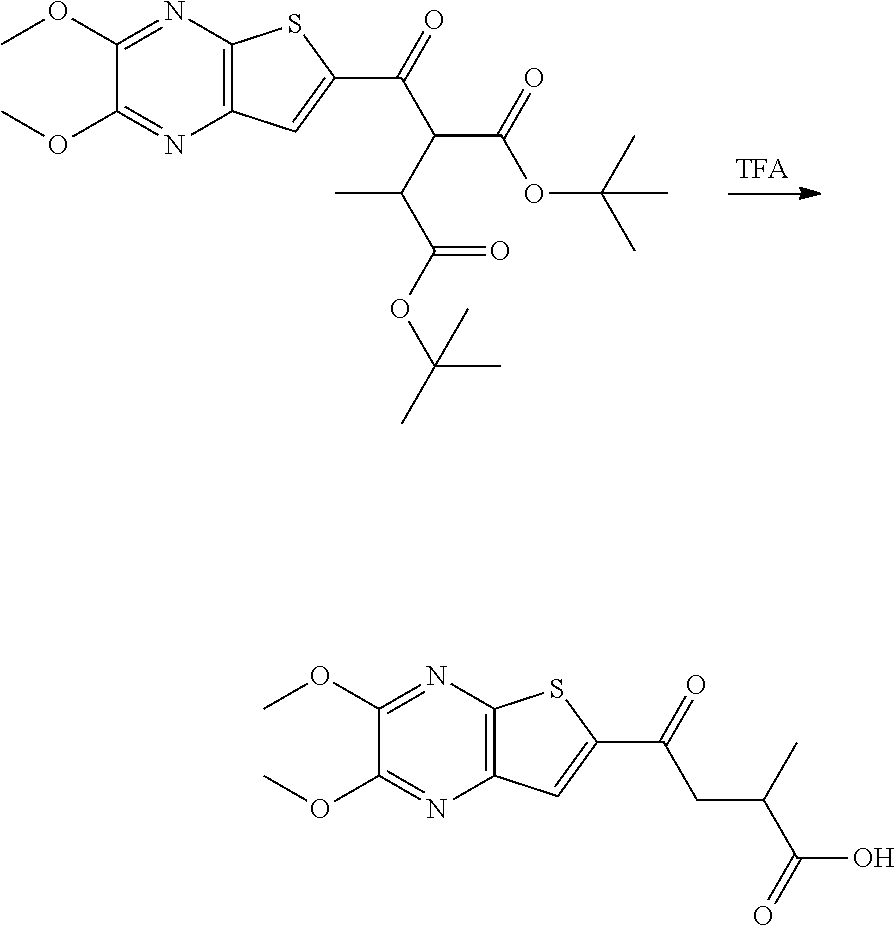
O(C)C1=NC2=C(N=C1OC)SC(C(C(C(OC(C)(C)C)=O)C(C(=O)OC(C)(C)C)C)=O)=C2.O(C)C1=NC2=C(N=C1OC)SC(C(CC(C(O)=O)C)=O)=C2
